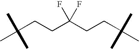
C(CCC(CCC(C)(C)C)(F)F)(C)(C)C
